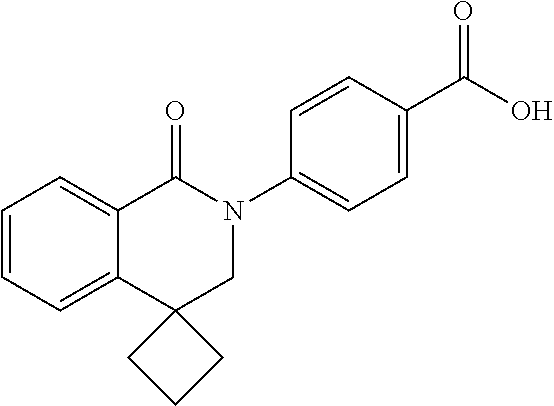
C1=CC=C2C(=C1)C(=O)N(C1=CC=C(C(O)=O)C=C1)CC21CCC1
